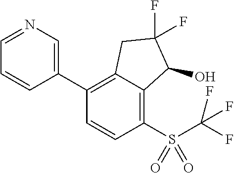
C1(C2=C3C(=C(S(=O)(=O)C(F)(F)F)C=C2)C(O)C(F)(F)C3)=CN=CC=C1
